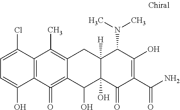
C1=C(Cl)C2=C(C(O)=C1)C(=O)=C1C(=C2C)CC2([H])C(O)(C1O)C(=O)C(C(N)=O)=C(O)C2N(C)C
